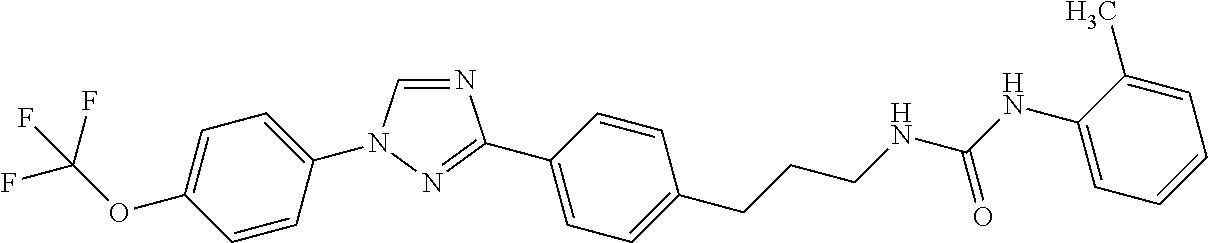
C1=C(OC(F)(F)F)C=CC(N2C=NC(C3=CC=C(CCCNC(NC4=CC=CC=C4C)=O)C=C3)=N2)=C1
